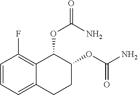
C1=CC=C2C(=C1F)C(OC(N)=O)C(OC(N)=O)CC2
